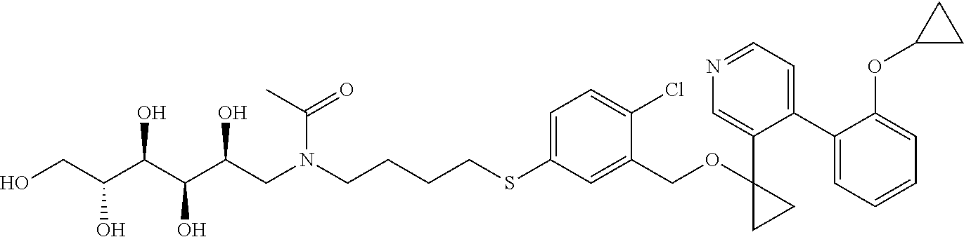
S(C1=CC=C(Cl)C(COC2(C3=CN=CC=C3C3=CC=CC=C3OC3CC3)CC2)=C1)CCCCN(CC(C(C(C(CO)O)O)O)O)C(=O)C
